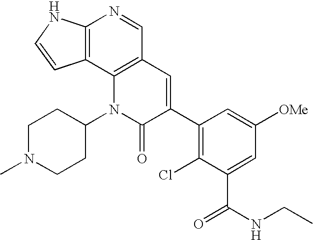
C12=C(C3=C(C=N1)C=C(C1=C(Cl)C(C(NCC)=O)=CC([OMe])=C1)C(=O)N3C1CCN(C)CC1)C=CN2
